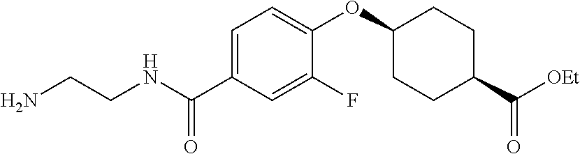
C1=C(C(NCCN)=O)C=C(F)C(OC2CCC(C(=O)[OEt])CC2)=C1
